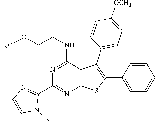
C1(C2=NC3=C(C(NCCOC)=N2)C(C2=CC=C([OCH3])C=C2)=C(C2=CC=CC=C2)S3)=NC=CN1C
